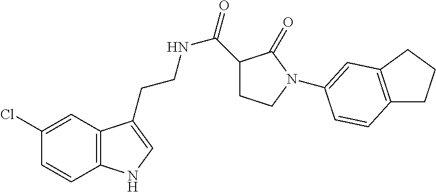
C12=C(C=C(Cl)C=C1)C(CCNC(=O)C1CCN(C3=CC4=C(CCC4)C=C3)C1=O)=CN2
